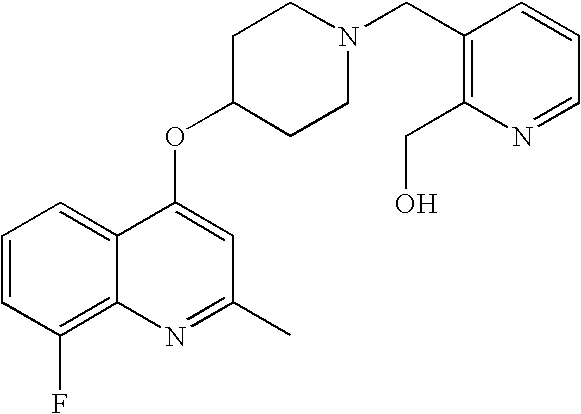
C1=CC(F)=C2C(=C1)C(OC1CCN(CC3=C(CO)N=CC=C3)CC1)=CC(C)=N2
